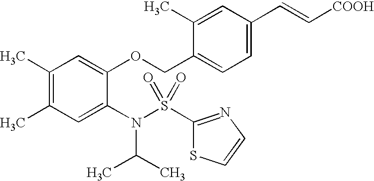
C1(C)=C(C)C=C(N(S(C2=NC=CS2)(=O)=O)C(C)C)C(OCC2=CC=C(C=C[COOH])C=C2C)=C1
